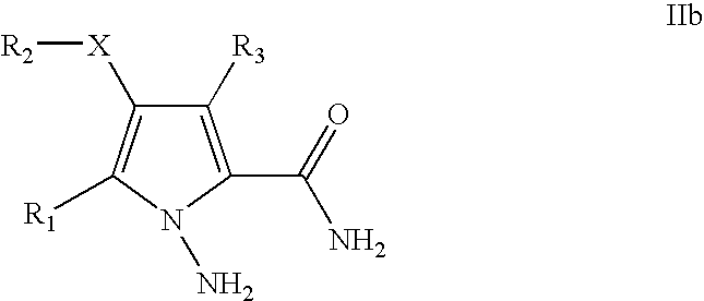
C1([R3])=C(C(N)=O)N(N)C([R1])=C1[X][R2]
